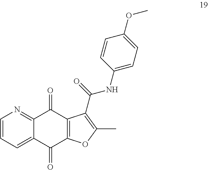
C1=CC=C2C(=N1)C(=O)C1=C(C2=O)OC(C)=C1C(=O)NC1=CC=C(OC)C=C1
